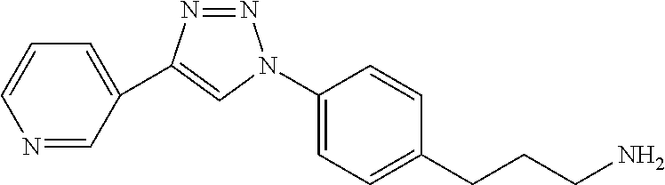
C1(C2=CN(C3=CC=C(CCCN)C=C3)N=N2)=CC=CN=C1
